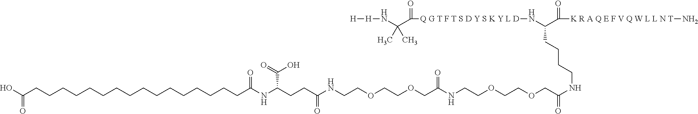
C(NC(COCCOCCNC(COCCOCCNC(CCC(NC(CCCCCCCCCCCCCCCCC(O)=O)=O)C(O)=O)=O)=O)=O)CCCC(N[ Q G T F T S D Y S K Y L D]C(C(C)(N[H][H])C)=O)C(=O)[K R A Q E F V Q W L L N T]N
